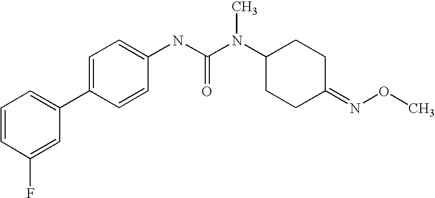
C1=CC(F)=CC(C2=CC=C(NC(N(C3CCC(=NOC)CC3)C)=O)C=C2)=C1
